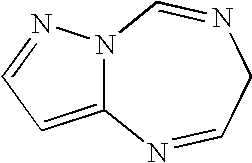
N12C(=CC=N1)N=CCN=C2
